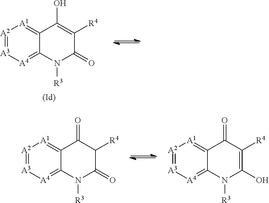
[A2]1=[A3][A4]=C2C(=[A1]1)C(O)=C([R4])C(=O)N2[R3].[A2]1=[A3][A4]=C2C(=[A1]1)C(=O)C([R4])C(=O)N2[R3].[A2]1=[A3][A4]=C2C(=[A1]1)C(=O)C([R4])=C(O)N2[R3]
